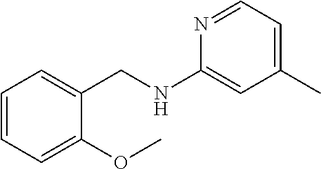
C1=CC=C(OC)C(CNC2=CC(C)=CC=N2)=C1
